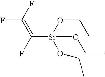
C([Si](OCC)(OCC)OCC)(=C(F)F)F
